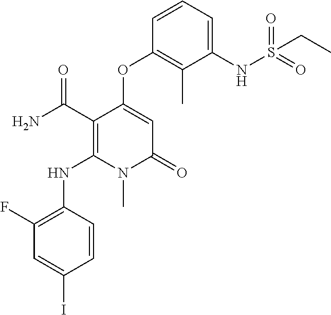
C1(F)=C(NC2=C(C(N)=O)C(OC3=C(C)C(NS(=O)(=O)CC)=CC=C3)=CC(=O)N2C)C=CC(I)=C1
